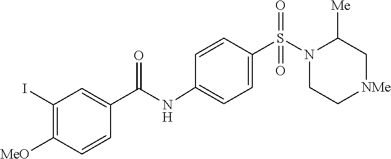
C1C[NMe]CC([Me])N1S(=O)(=O)C1=CC=C(NC(C2=CC(I)=C([MeO])C=C2)=O)C=C1
